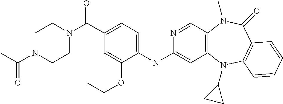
C1(NC2=CC3=C(C=N2)N(C)C(=O)C2=C(N3C3CC3)C=CC=C2)=CC=C(C(=O)N2CCN(C(C)=O)CC2)C=C1OCC
